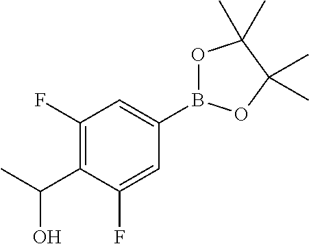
C1(F)=C(C(C)O)C(F)=CC(B2OC(C)(C)C(C)(C)O2)=C1
